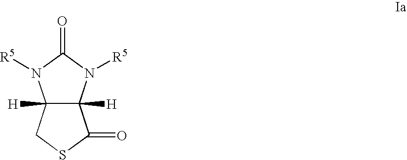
C12([H])C([H])(N([R5])C(=O)N1[R5])C(=O)SC2
